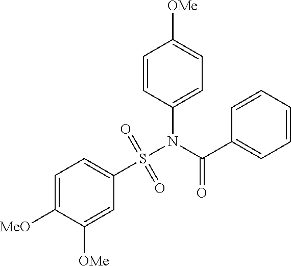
C1=C([MeO])C([OMe])=CC(S(N(C(C2=CC=CC=C2)=O)C2=CC=C([OMe])C=C2)(=O)=O)=C1
